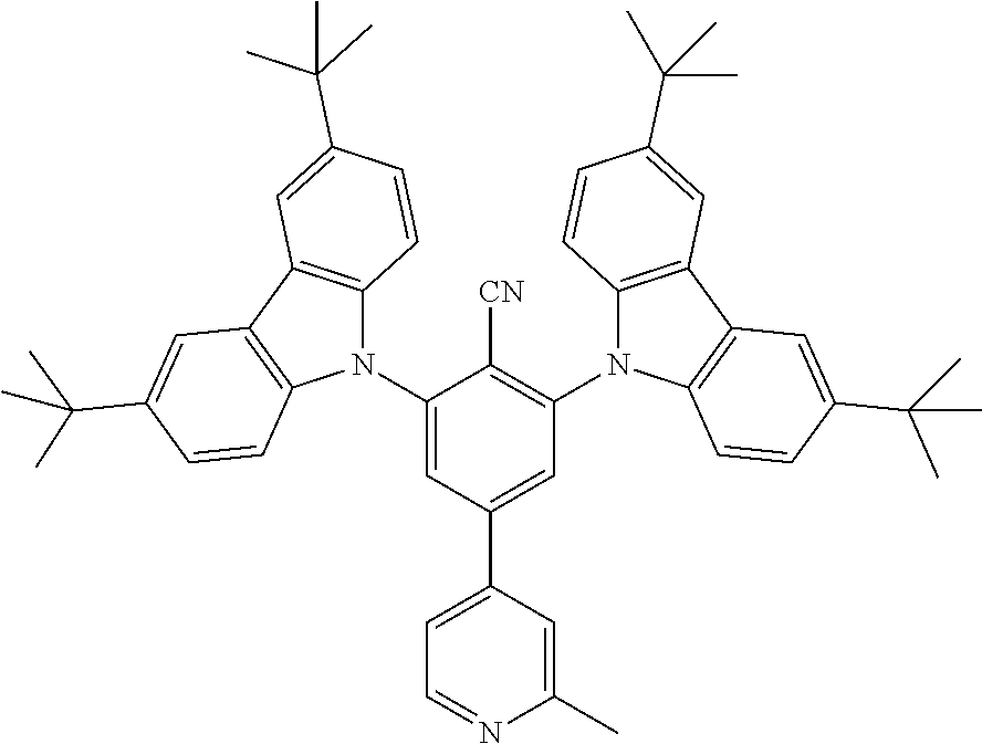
C1(N2C3=C(C4=C2C=CC(C(C)(C)C)=C4)C=C(C(C)(C)C)C=C3)=CC(C2=CC=NC(C)=C2)=CC(N2C3=C(C4=C2C=CC(C(C)(C)C)=C4)C=C(C(C)(C)C)C=C3)=C1[CN]
